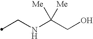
C(NC(CO)([Me])[Me])C
